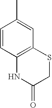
C1=CC2=C(C=C1C)SCC(=O)N2
